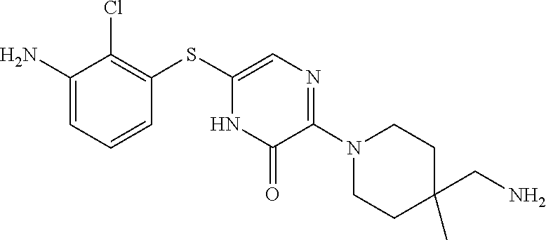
C1C(C)(CN)CCN(C2=NC=C(SC3=C(Cl)C(N)=CC=C3)NC2=O)C1
